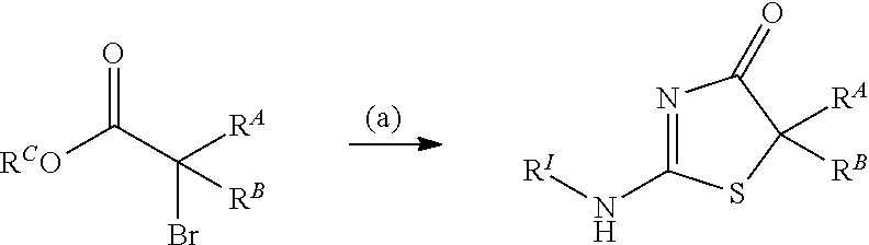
O=C(C([RA])(Br)[RB])[RCO].N1=C(N[RI])SC([RA])([RB])C1=O
